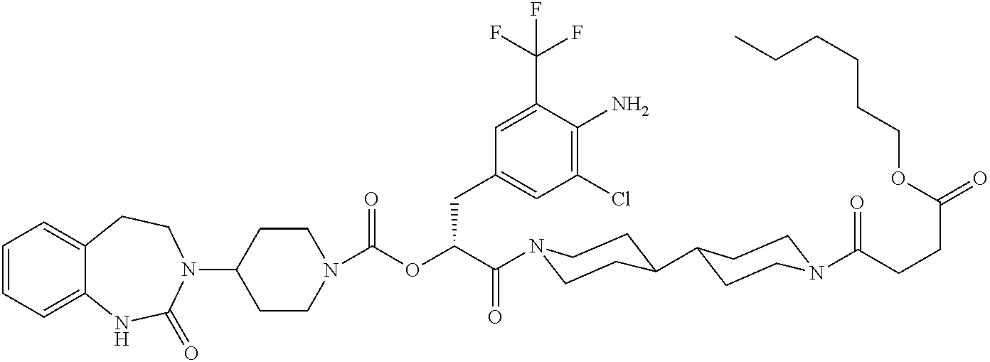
C1=CC=C2C(=C1)CCN(C1CCN(C(OC(C(=O)N3CCC(C4CCN(C(=O)CCC(=O)OCCCCCC)CC4)CC3)CC3=CC(Cl)=C(N)C(C(F)(F)F)=C3)=O)CC1)C(=O)N2
